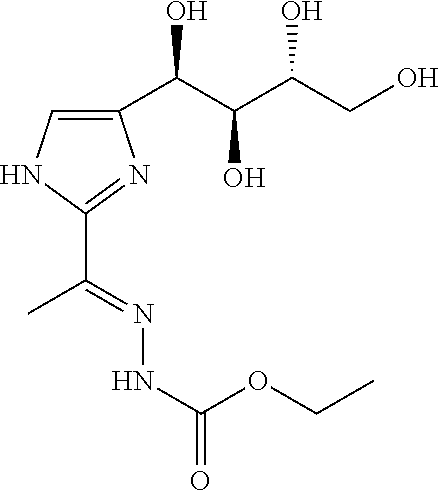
O(CC)C(NN=C(C1=NC(C(C(C(CO)O)O)O)=CN1)C)=O
